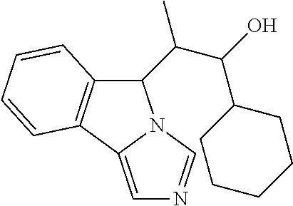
C1(C(C)C(C2CCCCC2)O)C2=C(C3=CN=CN13)C=CC=C2
